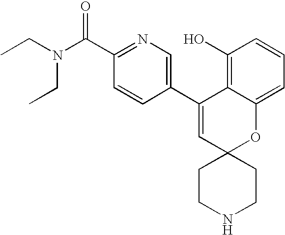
CCN(C(C1=NC=C(C2=CC3(OC4=CC=CC(O)=C24)CCNCC3)C=C1)=O)CC
